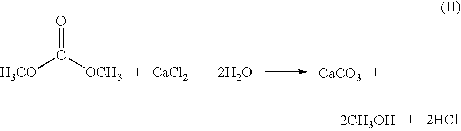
O=C([OCH3])[H3CO].[CaCl2].[2H2O].[CaCO3].[2CH3OH].[2HCl]
